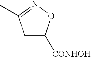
C1C([CONHOH])ON=C1C
